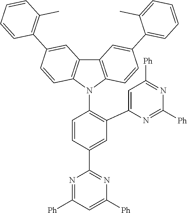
C1=C(C2=NC([Ph])=CC([Ph])=N2)C=CC(N2C3=C(C4=C2C=CC(C2=C(C)C=CC=C2)=C4)C=C(C2=CC=CC=C2C)C=C3)=C1C1=CC([Ph])=NC([Ph])=N1
